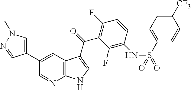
C1(C2=CC3=C(N=C2)NC=C3C(=O)C2=C(F)C=CC(NS(=O)(C3=CC=C([CF3])C=C3)=O)=C2F)=CN(C)N=C1
